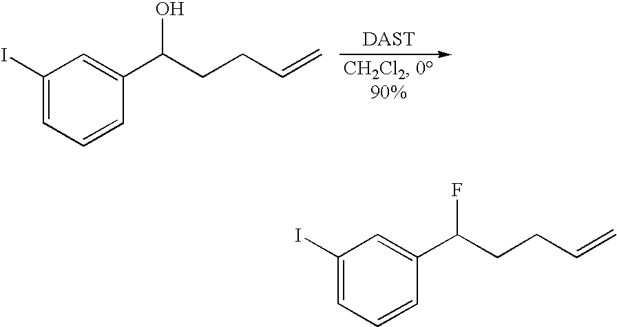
C1(I)=CC=CC(C(CCC=C)O)=C1.C1(I)=CC=CC(C(CCC=C)F)=C1
